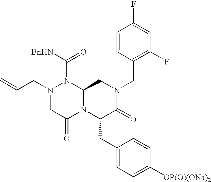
[BnHN]C(=O)N1N(CC=C)CC(=O)N2C1CN(CC1=C(F)C=C(F)C=C1)C(=O)C2CC1=CC=C([OP(O)(ONa)2])C=C1
